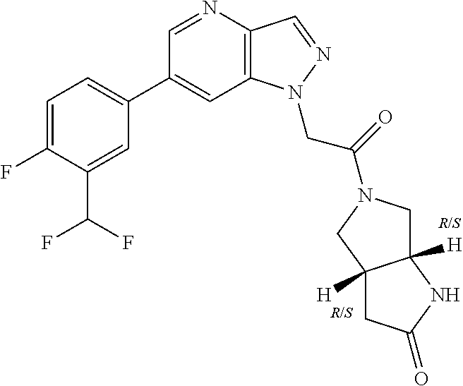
C1(C2=CC=C(F)C(C(F)F)=C2)=CC2=C(C=NN2CC(=O)N2CC3([H])C([H])(C2)CC(=O)N3)N=C1
